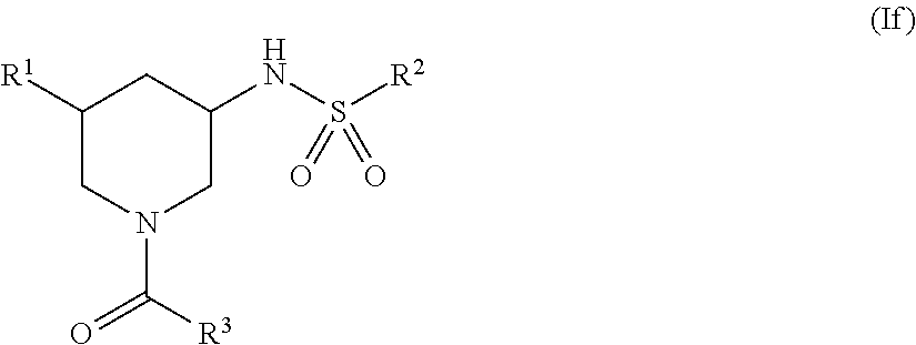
C1([R1])CN(C([R3])=O)CC(NS([R2])(=O)=O)C1
